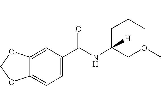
C12=CC(C(NC(COC)(CC(C)C)[H])=O)=CC=C1OCO2
